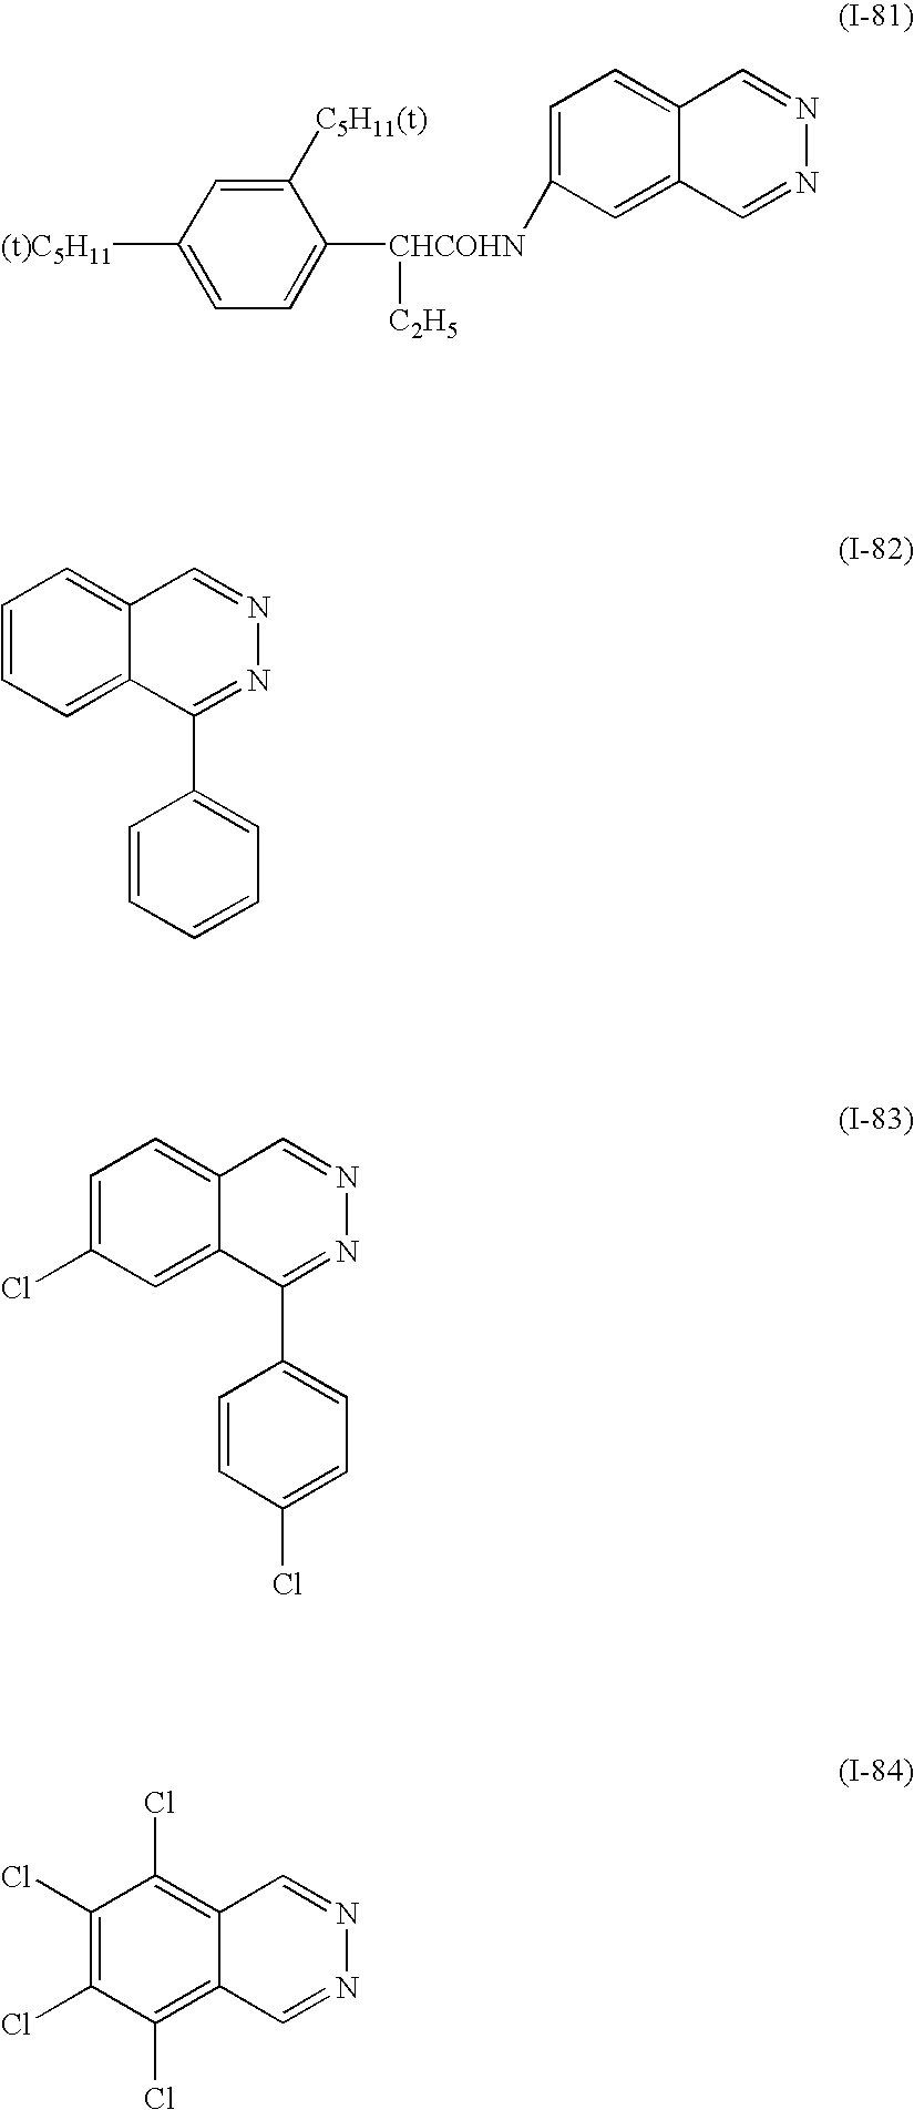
C1([C5H11(t)])=CC([(t)C5H11])=CC=C1[CHCOHN]([C2H5])C1=CC=C2C(=C1)C=NN=C2.C1=CC=C2C(=C1)C(C1=CC=CC=C1)=NN=C2.C1(Cl)=CC=C2C(=C1)C(C1=CC=C(Cl)C=C1)=NN=C2.C1(Cl)=C(Cl)C(Cl)=C2C(=C1Cl)C=NN=C2
